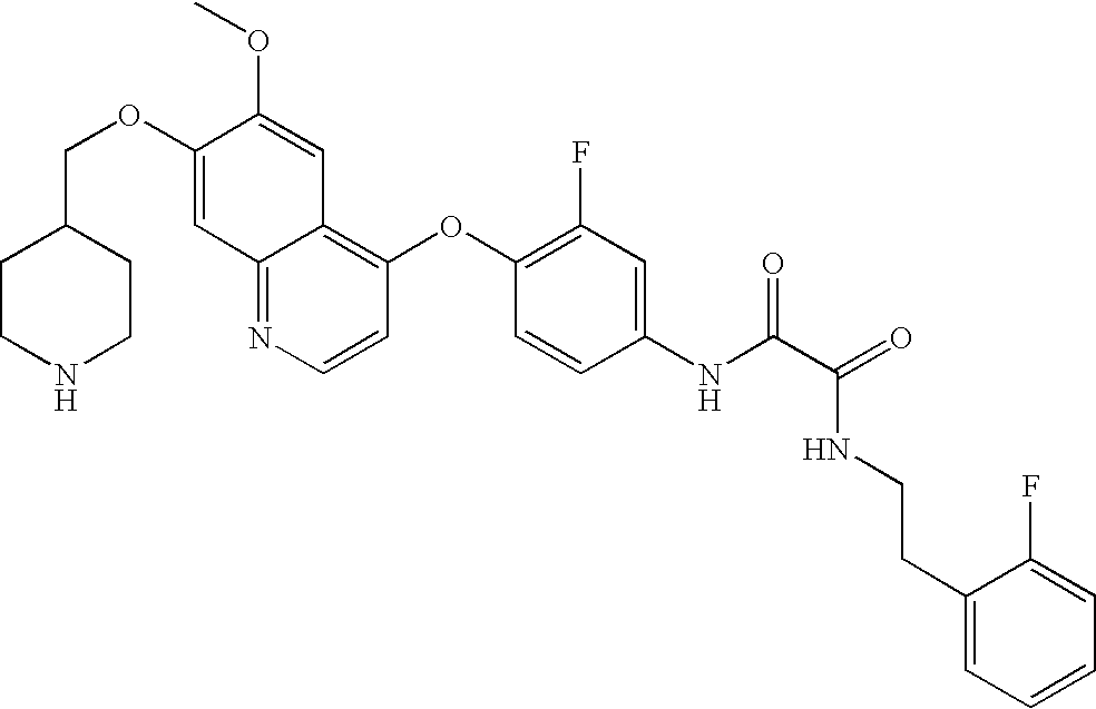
C12=NC=CC(OC3=C(F)C=C(NC(C(=O)NCCC4=CC=CC=C4F)=O)C=C3)=C1C=C(OC)C(OCC1CCNCC1)=C2
